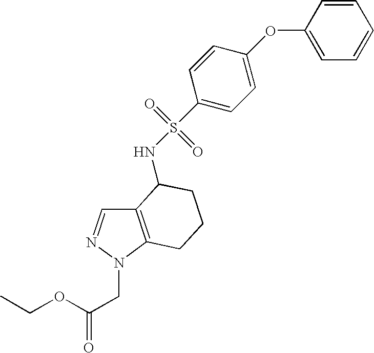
C12=C(N(CC(=O)OCC)N=C1)CCCC2NS(=O)(=O)C1=CC=C(OC2=CC=CC=C2)C=C1
